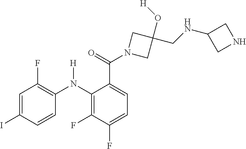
C1=C(I)C=CC(N(C2=C(F)C(F)=CC=C2C(=O)N2CC(O[H])(CNC3CNC3)C2)[H])=C1F
